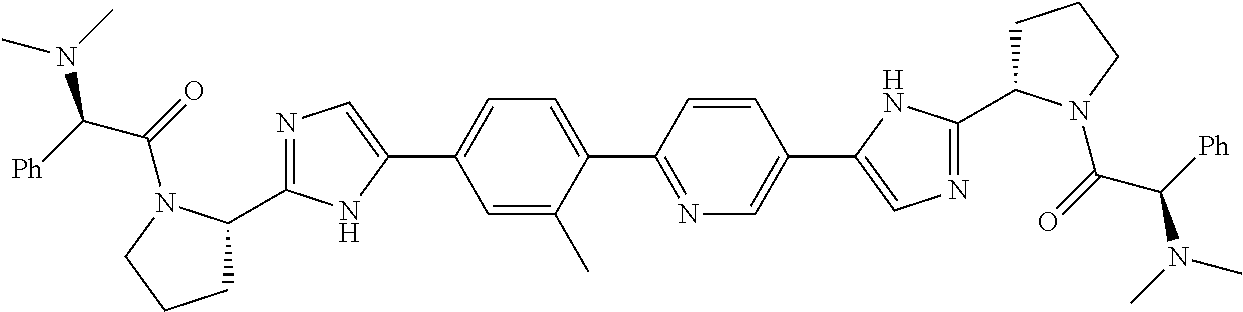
N1=C(C2CCCN2C(=O)C([Ph])N(C)C)NC(C2=CC=C(C3=NC=C(C4=CN=C(C5CCCN5C(=O)C(N(C)C)[Ph])N4)C=C3)C(C)=C2)=C1
